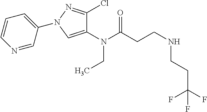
N(C(CCNCCC(F)(F)F)=O)(CC)C1=CN(C2=CC=CN=C2)N=C1Cl
